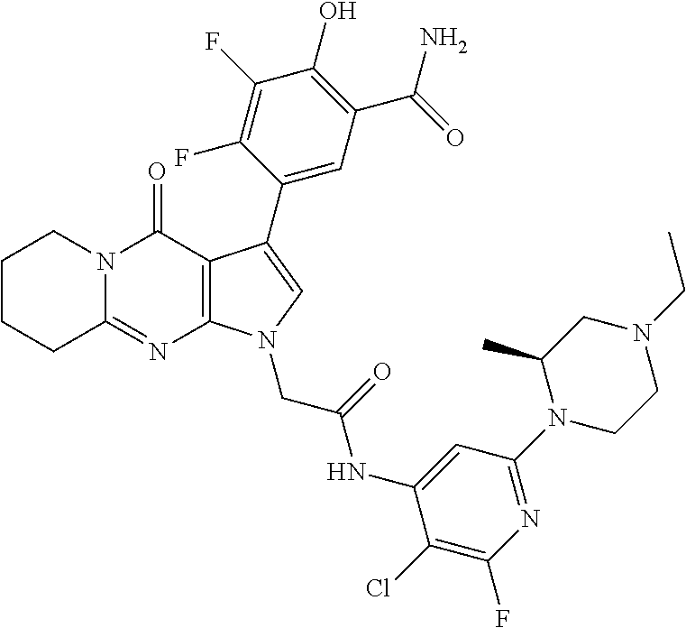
C12=NC3=C(C(=O)N1CCCC2)C(C1=CC(C(N)=O)=C(O)C(F)=C1F)=CN3CC(NC1=CC(N2CCN(CC)CC2C)=NC(F)=C1Cl)=O
